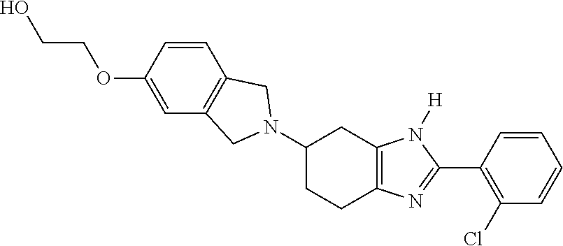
C1(N2CC3=C(C=CC(OCCO)=C3)C2)CCC2=C(C1)N([H])C(C1=C(Cl)C=CC=C1)=N2
